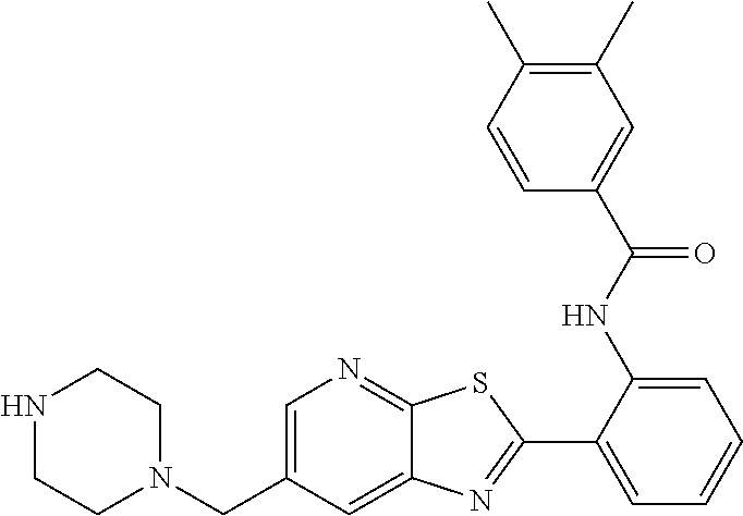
N1CCN(CC2=CN=C3C(=C2)N=C(C2=CC=CC=C2NC(C2=CC(C)=C(C)C=C2)=O)S3)CC1
